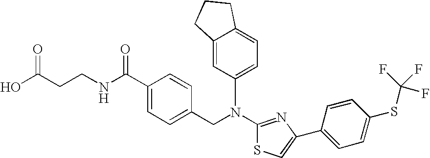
N(C1=NC(C2=CC=C(SC(F)(F)F)C=C2)=CS1)(CC1=CC=C(C(NCCC(O)=O)=O)C=C1)C1=CC=C2C(=C1)CCC2
